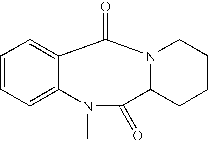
C1=CC=C2C(=C1)C(=O)N1C(C(=O)N2C)CCCC1
